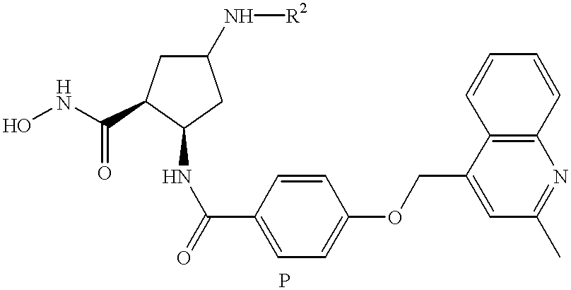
C1(NC(=O)C2=CC=C(OCC3=CC(C)=NC4=C3C=CC=C4)C=C2)CC(N[R2])CC1C(NO)=O
